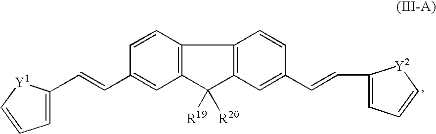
C(=CC1=CC2=C(C=C1)C1=C(C=C(C=CC3=CC=C[Y2]3)C=C1)C2([R19])[R20])C1=CC=C[Y1]1
